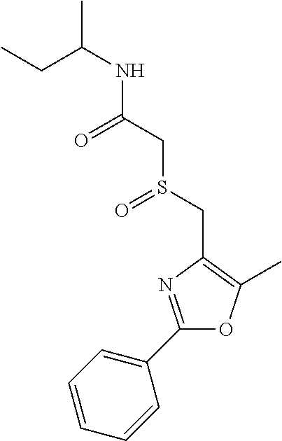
CCC(C)NC(CS(CC1=C(C)OC(C2=CC=CC=C2)=N1)=O)=O
